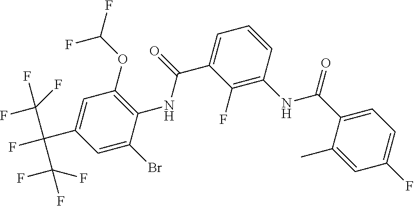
C1=C(Br)C(NC(C2=CC=CC(NC(C3=CC=C(F)C=C3C)=O)=C2F)=O)=C(OC(F)F)C=C1C(F)(C(F)(F)F)C(F)(F)F
